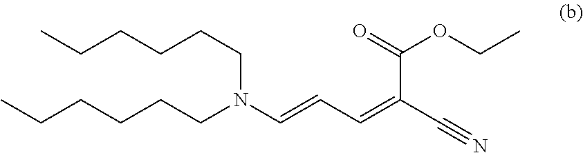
CCCCCCN(C=CC=C(C#N)C(=O)OCC)CCCCCC
